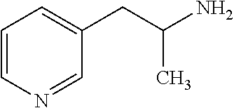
C1=CN=CC(CC(N)C)=C1
